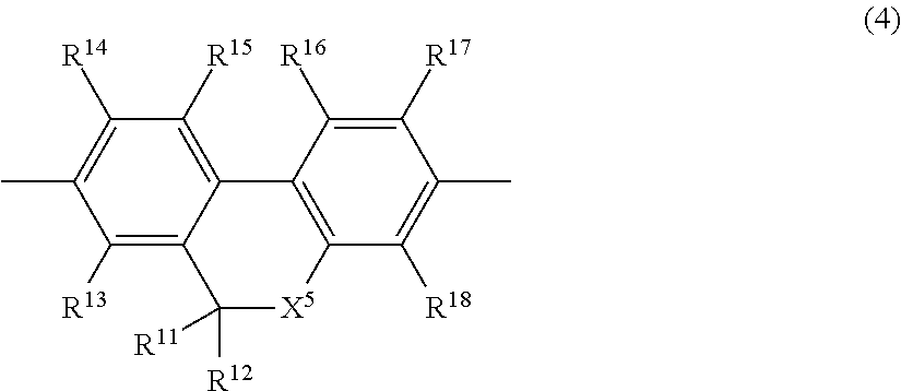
C1([R13])=C2C(=C([R15])C([R14])=C1C)C1=C([X5]C2([R12])[R11])C([R18])=C(C)C([R17])=C1[R16]
